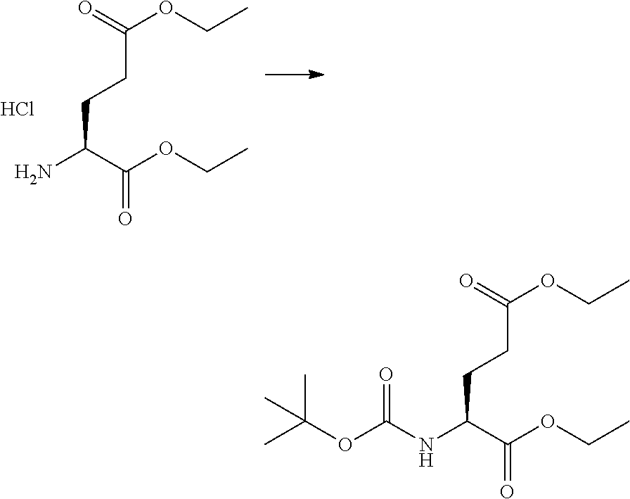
C(C(C(OCC)=O)NC(OC(C)(C)C)=O)CC(OCC)=O.C(C(C(OCC)=O)N)CC(OCC)=O.Cl
